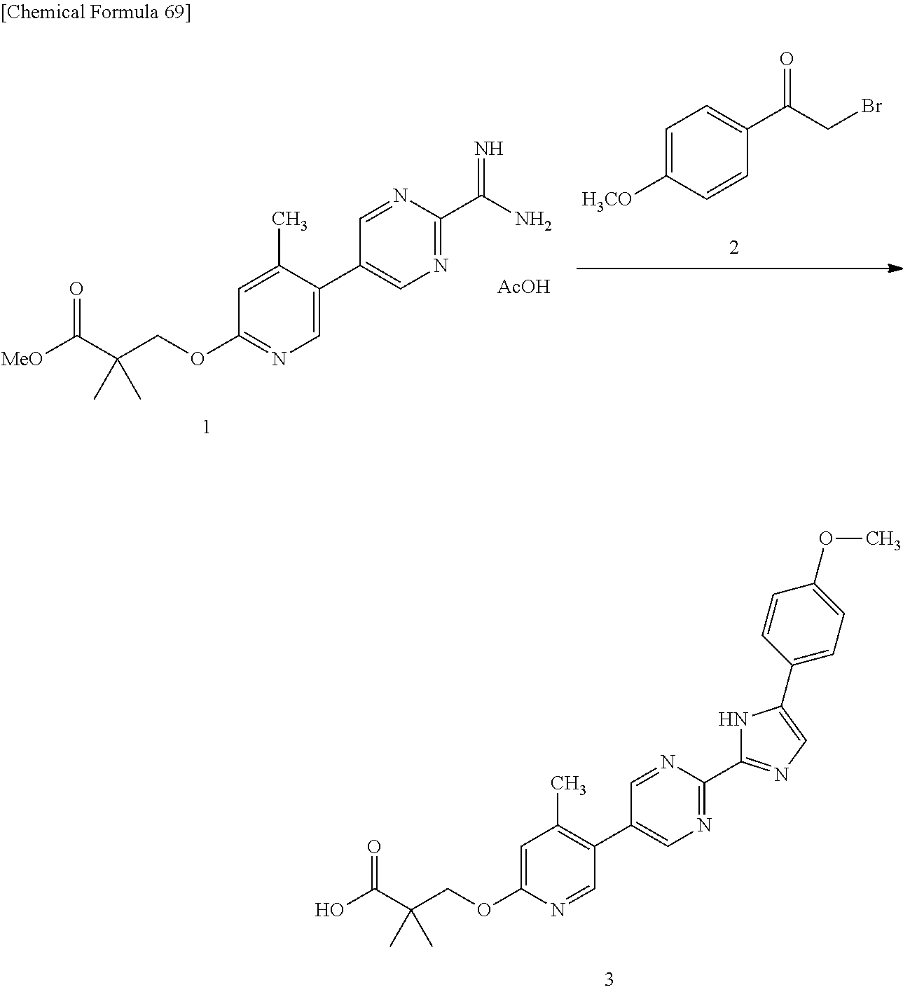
C1=C([H3CO])C=CC(C(CBr)=O)=C1.[AcOH].C1=NC(C(N)=N)=NC=C1C1=CN=C(OCC(C([MeO])=O)(C)C)C=C1C.C1=NC(C2=NC=C(C3=CC=C(OC)C=C3)N2)=NC=C1C1=C(C)C=C(OCC(C(O)=O)(C)C)N=C1
